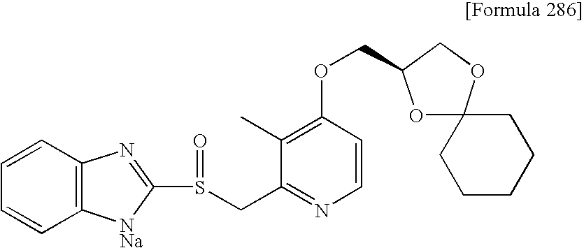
C1=CC=CC2=C1N=C(S(CC1=NC=CC(OCC3OC4(OC3)CCCCC4)=C1C)=O)[NNa]2
